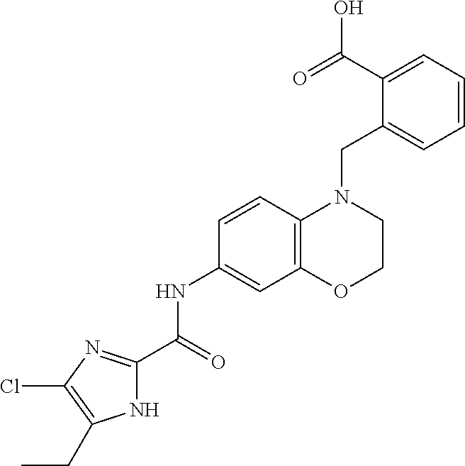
OC(C1=CC=CC=C1CN1C2=C(OCC1)C=C(NC(C1=NC(Cl)=C(CC)N1)=O)C=C2)=O
